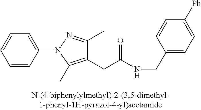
C1=C(CNC(=O)CC2=C(C)N(C3=CC=CC=C3)N=C2C)C=CC([Ph])=C1
